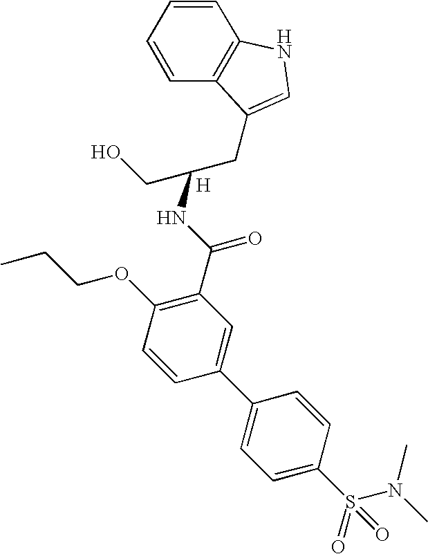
CCCOC1=C(C(NC(CC2=CNC3=C2C=CC=C3)CO)=O)C=C(C2=CC=C(S(N(C)C)(=O)=O)C=C2)C=C1.[H]
